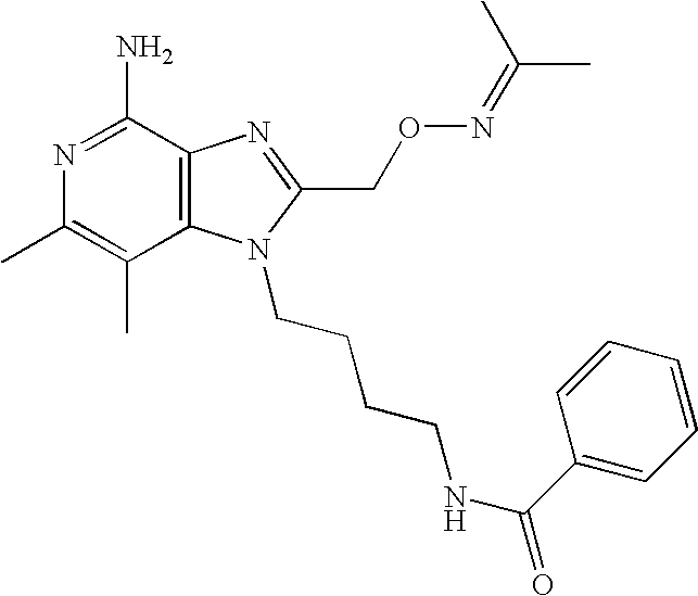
N1=C(N)C2=C(C(C)=C1C)N(CCCCNC(C1=CC=CC=C1)=O)C(CON=C(C)C)=N2
